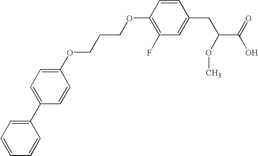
C1(C2=CC=C(OCCCOC3=C(F)C=C(CC(OC)C(=O)O)C=C3)C=C2)=CC=CC=C1
